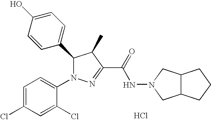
C1=C(O)C=CC(C2N(C3=CC=C(Cl)C=C3Cl)N=C(C(=O)NN3CC4C(C3)CCC4)C2C)=C1.Cl
